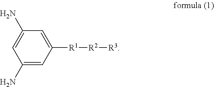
C1(N)=CC([R1][R2][R3])=CC(N)=C1
